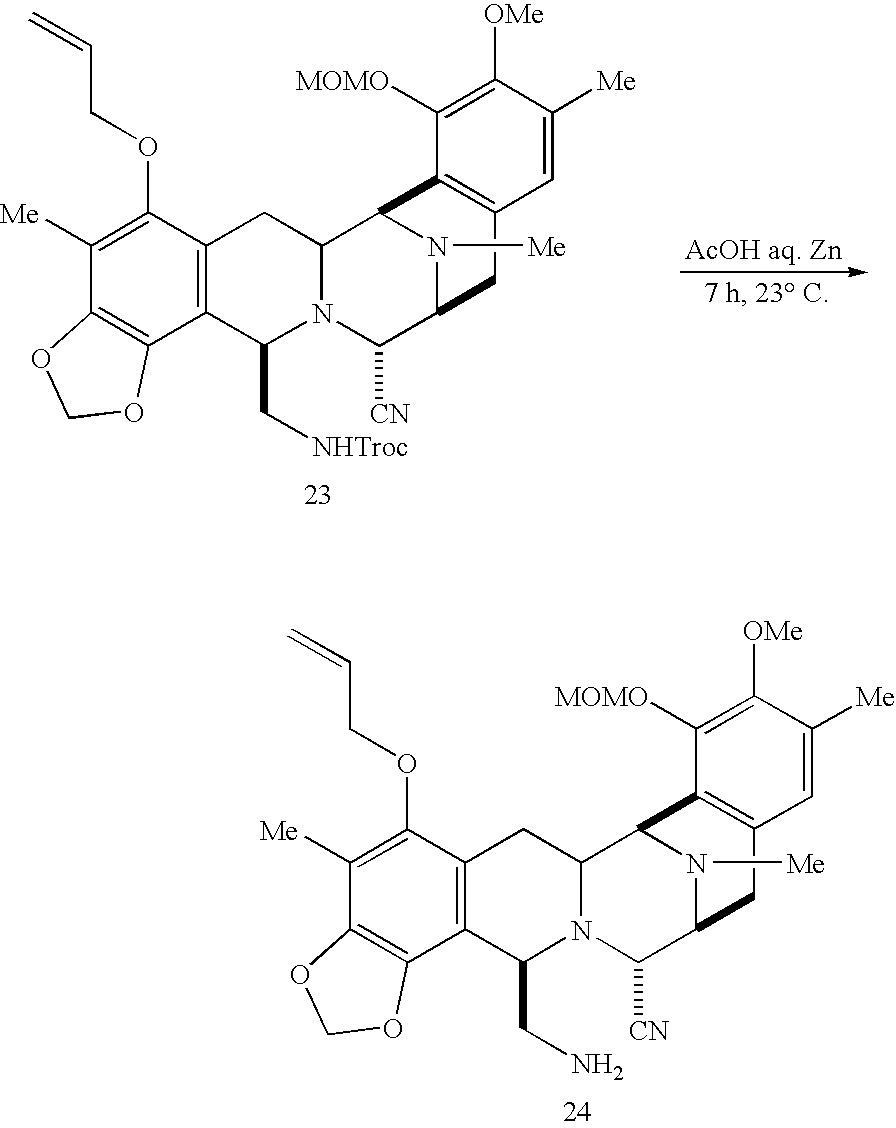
C1([Me])=C(OCC=C)C2=C(C3=C1OCO3)C(CN)N1C(C2)C2N([Me])C(C1[CN])CC1=C2C([MOMO])=C([OMe])C([Me])=C1.C1([Me])=C(OCC=C)C2=C(C3=C1OCO3)C(C[NHTroc])N1C(C2)C2N([Me])C(C1[CN])CC1=C2C([MOMO])=C([OMe])C([Me])=C1
